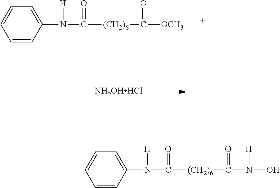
C1=CC=CC(N(C([(CH2)6]C([OCH3])=O)=O)[H])=C1.[NH2OHHCl].C1=CC=CC(N(C([(CH2)6]C(N(O)[H])=O)=O)[H])=C1
